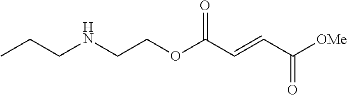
C(COC(C=CC([OMe])=O)=O)NCCC
